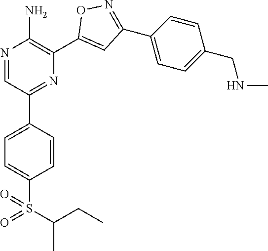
N1=CC(C2=CC=C(S(=O)(C(C)CC)=O)C=C2)=NC(C2=CC(C3=CC=C(CNC)C=C3)=NO2)=C1N
